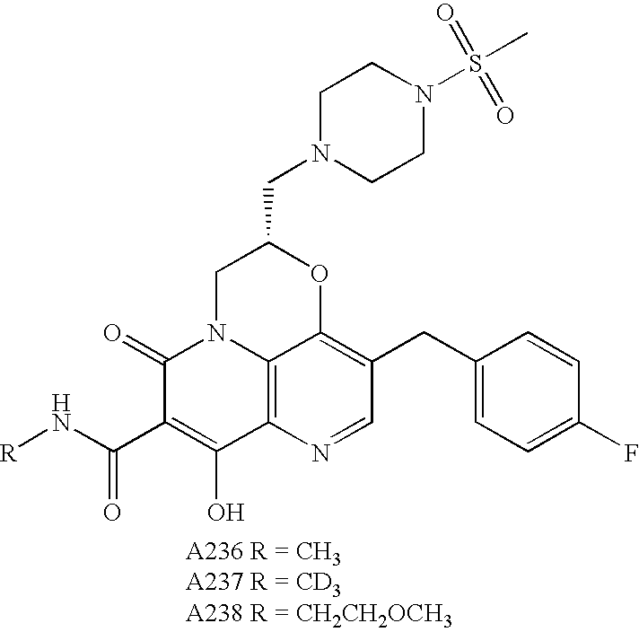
C12=C3N=CC(CC4=CC=C(F)C=C4)=C1OC(CN1CCN(S(C)(=O)=O)CC1)CN2C(=O)C(C(=O)N[R])=C3O
